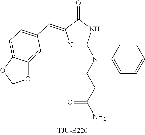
C1=C2C(=CC(C=C3N=C(N(CCC(N)=O)C4=CC=CC=C4)NC3=O)=C1)OCO2
